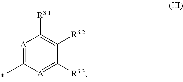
[A]1=C(C)[A]=C([R3.3])C([R3.2])=C1[R3.1]
